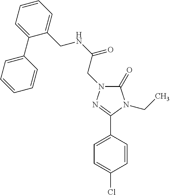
C1(=O)N(CC(NCC2=CC=CC=C2C2=CC=CC=C2)=O)N=C(C2=CC=C(Cl)C=C2)N1CC
